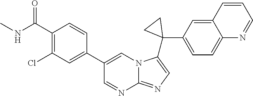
CNC(C1=C(Cl)C=C(C2=CN3C(=NC=C3C3(C4=CC=C5C(=C4)C=CC=N5)CC3)N=C2)C=C1)=O
